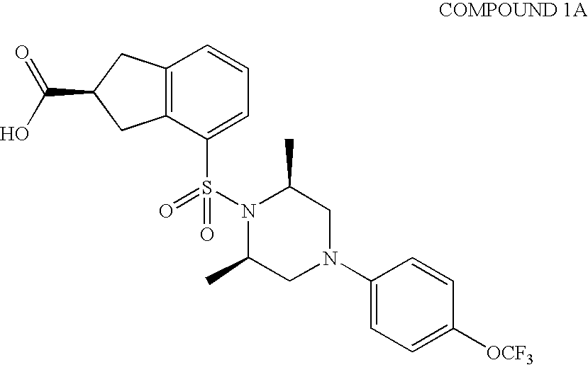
C(C1CC2=C(C1)C=CC=C2S(=O)(=O)N1C(C)CN(C2=CC=C([OCF3])C=C2)CC1C)(O)=O
